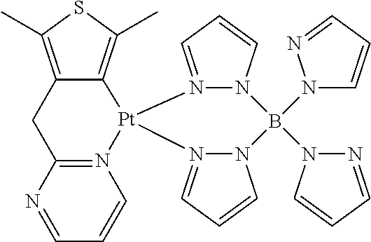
N12=CC=CN1B(N1C=CC=N1)(N1N=CC=C1)N1N(=CC=C1)[Pt]21C2=C(C)SC(C)=C2CC2=N1C=CC=N2
